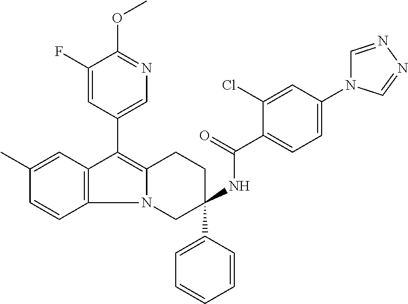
C12=C(C=CC(C)=C1)N1C(=C2C2=CN=C(OC)C(F)=C2)CCC(C2=CC=CC=C2)(NC(=O)C2=CC=C(N3C=NN=C3)C=C2Cl)C1
